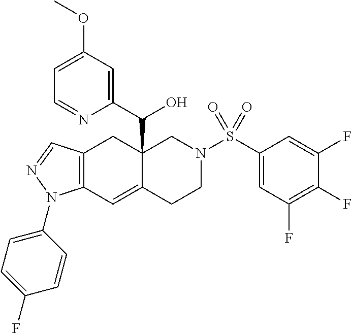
C12=C(C=C3C(C(C4=CC(OC)=CC=N4)O)(C1)CN(S(C1=CC(F)=C(F)C(F)=C1)(=O)=O)CC3)N(C1=CC=C(F)C=C1)N=C2
